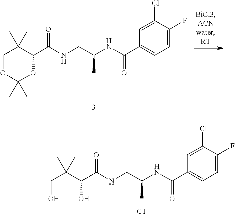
C1(C(NCC(NC(C2=CC=C(F)C(Cl)=C2)=O)C)=O)C(C)(C)COC(C)(C)O1.C(C(NCC(NC(C1=CC=C(F)C(Cl)=C1)=O)C)=O)(C(CO)(C)C)O
